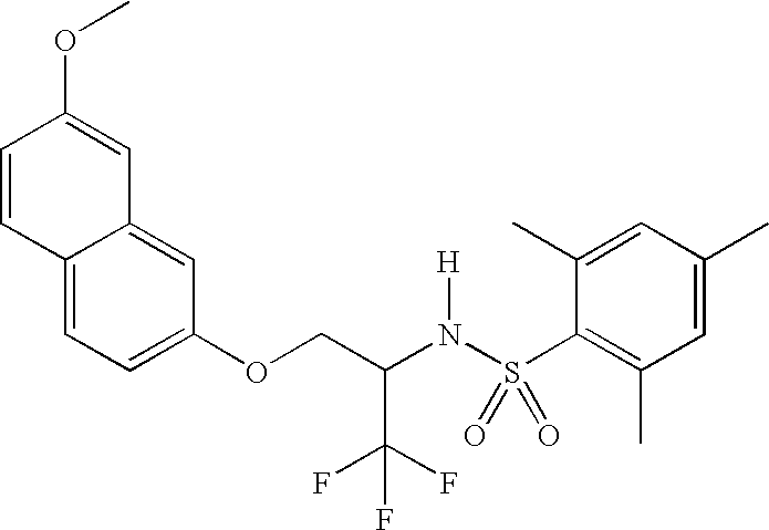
C12=CC=C(OCC(N(S(C3=C(C)C=C(C)C=C3C)(=O)=O)[H])C(F)(F)F)C=C1C=C(OC)C=C2
